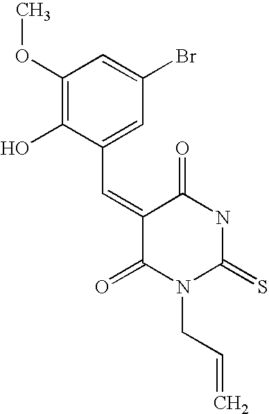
C1(OC)=C(O)C(C=C2C(=O)N(CC=C)C(=S)NC2=O)=CC(Br)=C1
